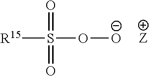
S([R15])(O[O-])(=O)=O.[Z]
